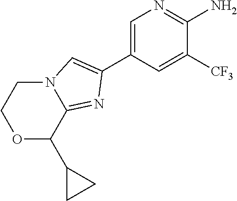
C1=C(C2=CN3C(=N2)C(C2CC2)OCC3)C=C([CF3])C(N)=N1
